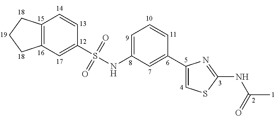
C1=C(NS(C2=CC3=C(C=C2)CCC3)(=O)=O)C=C(C2=CSC(NC(C)=O)=N2)C=C1
